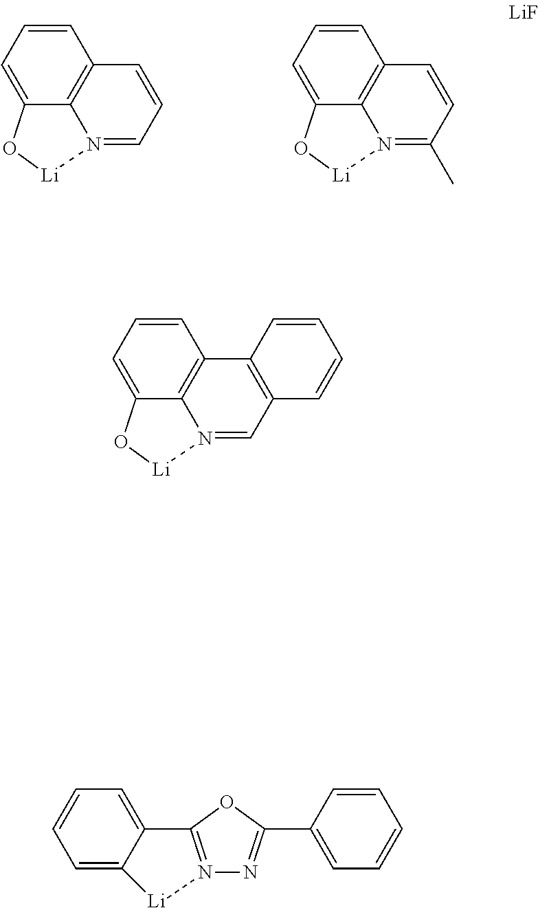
C1=CC2=C3C(=C1)O[Li]N3=CC=C2.C1=CC2=C3C(=C1)O[Li]N3=C(C)C=C2.C1=CC2=C3C(=C1)O[Li]N3=CC1=C2C=CC=C1.N12=C(OC(C3=CC=CC=C3)=N1)C1=CC=CC=C1[Li]2
